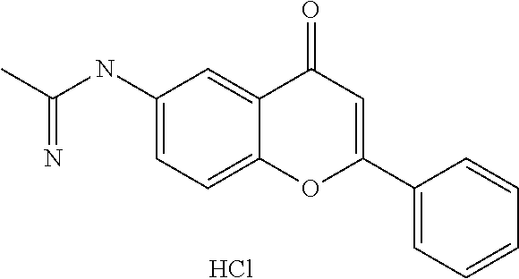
C1(NC(C)=N)=CC=C2C(=C1)C(=O)C=C(C1=CC=CC=C1)O2.Cl
